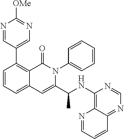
C1=CC=C2C(=C1C1=CN=C([OMe])N=C1)C(=O)N(C1=CC=CC=C1)C(C(NC1=C3N=CC=CC3=NC=N1)C)=C2
